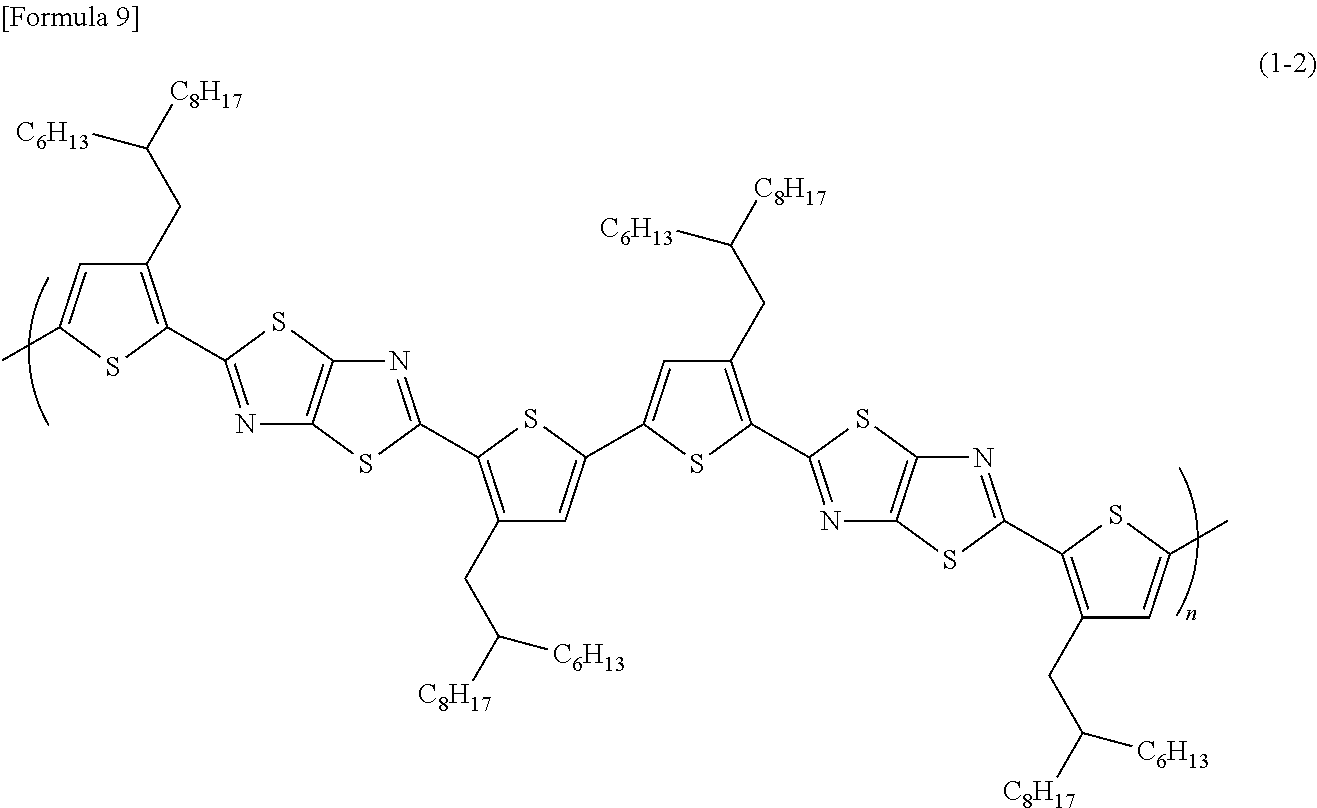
N1=C(C2=C(CC([C6H13])[C8H17])C=C(C)S2)SC2=C1SC(C1=C(CC([C6H13])[C8H17])C=C(C3=CC(CC([C6H13])[C8H17])=C(C4=NC5=C(S4)N=C(C4=C(CC([C8H17])[C6H13])C=C(C)S4)S5)S3)S1)=N2
